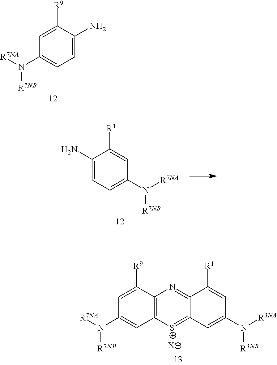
C1=C([R9])C(N)=CC=C1N([R7NA])[R7NB].C1=C([R1])C(N)=CC=C1N([R7NA])[R7NB].C1=C([R9])C2=C(C=C1N([R7NA])[R7NB])[S+]=C1C(=N2)C([R1])=CC(N([R3NA])[R3NB])=C1.[X]
